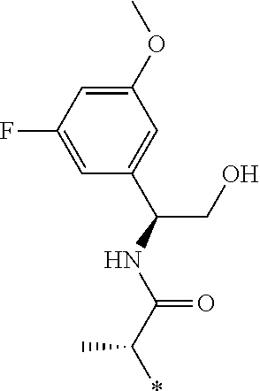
C1(OC)=CC(F)=CC(C(NC(C(*)C)=O)CO)=C1
